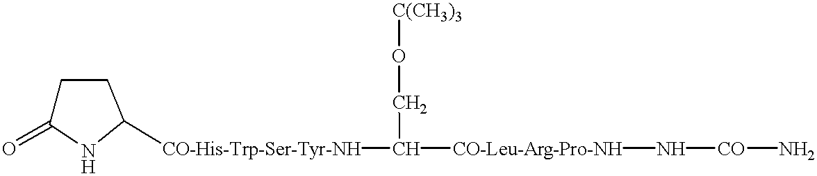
C1C(=O)NC([CO-His-Trp-Ser-Tyr-NH]C([CO-Leu-Arg-Pro-NH]N[CO]N)CO[C(CH3)3])C1
